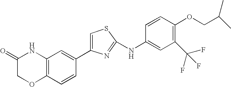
C1(C2=CC3=C(C=C2)OCC(=O)N3)=CSC(NC2=CC(C(F)(F)F)=C(OCC(C)C)C=C2)=N1
